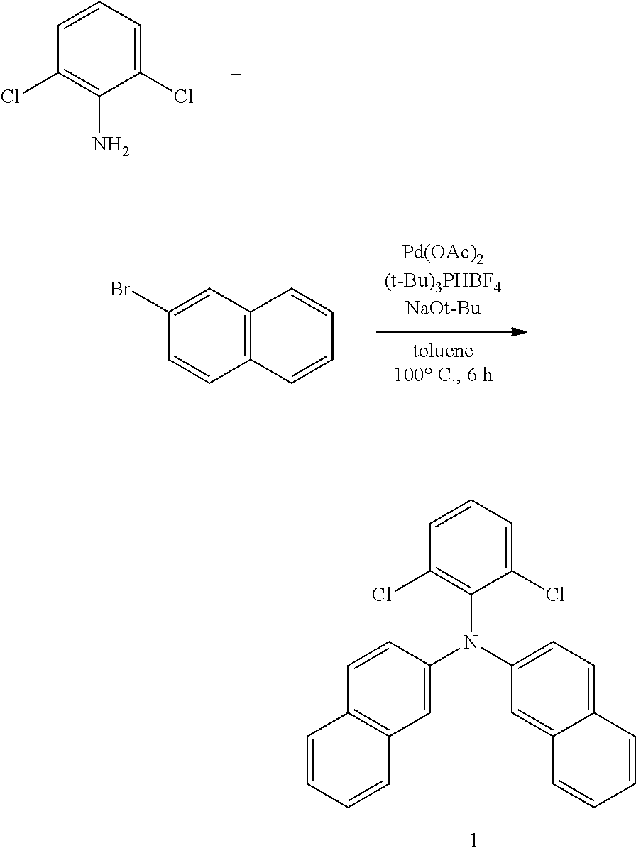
C1=CC(Cl)=C(N)C(Cl)=C1.C12=C(C=C(Br)C=C1)C=CC=C2.C1=CC(Cl)=C(N(C2=CC=C3C(=C2)C=CC=C3)C2=CC3=C(C=C2)C=CC=C3)C(Cl)=C1
